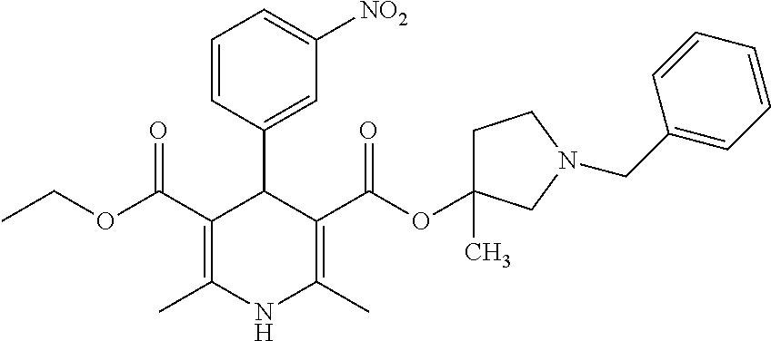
C1=CC(C2C(C(OCC)=O)=C(C)NC(C)=C2C(=O)OC2(C)CCN(CC3=CC=CC=C3)C2)=CC([NO2])=C1
